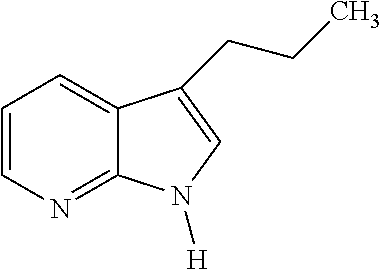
C1=CN=C2C(=C1)C(CCC)=CN2[H]
